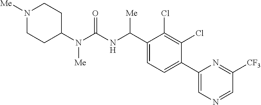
C1(N(C(NC(C2=CC=C(C3=CN=CC([CF3])=N3)C(Cl)=C2Cl)[Me])=O)[Me])CCN([Me])CC1
